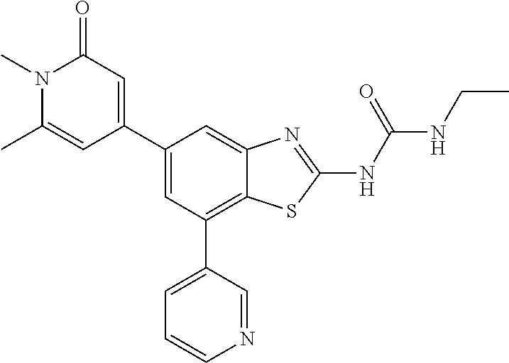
C1(C2=CC(C3=CC=CN=C3)=C3C(=C2)N=C(NC(NCC)=O)S3)=CC(=O)N(C)C(C)=C1
